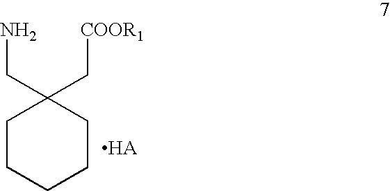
C1CCCCC1(CN)C[COOR1]
